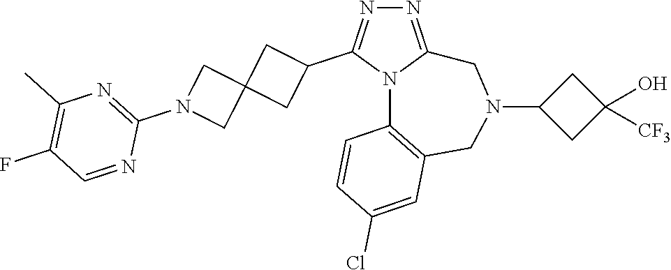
N1=C2N(C(C3CC4(C3)CN(C3=NC(C)=C(F)C=N3)C4)=N1)C1=C(CN(C3CC(O)([CF3])C3)C2)C=C(Cl)C=C1
